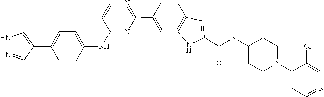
N(C1CCN(C2=CC=NC=C2Cl)CC1)C(C1=CC2=C(C=C(C3=NC=CC(NC4=CC=C(C5=CNN=C5)C=C4)=N3)C=C2)N1)=O
